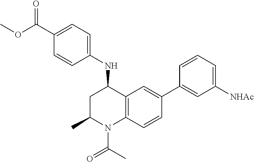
C1(NC2CC(C)N(C(C)=O)C3=C2C=C(C2=CC([NHAc])=CC=C2)C=C3)=CC=C(C(OC)=O)C=C1
